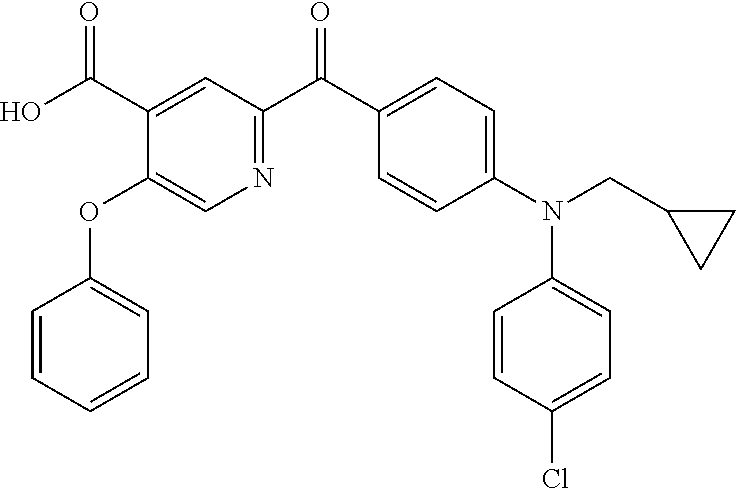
C1=CC(N(CC2CC2)C2=CC=C(Cl)C=C2)=CC=C1C(=O)C1=NC=C(OC2=CC=CC=C2)C(C(O)=O)=C1
